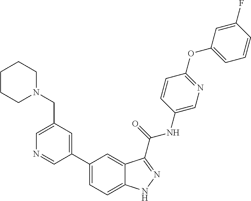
C1(CN2CCCCC2)=CN=CC(C2=CC=C3C(=C2)C(C(NC2=CN=C(OC4=CC=CC(F)=C4)C=C2)=O)=NN3)=C1
